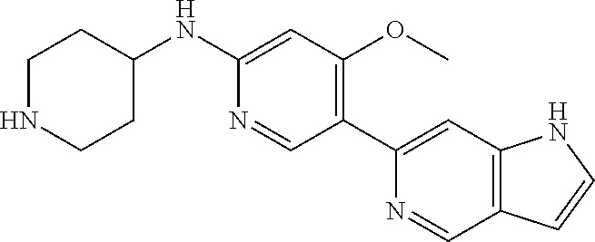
C1(C2=CC3=C(C=N2)C=CN3)=C(OC)C=C(NC2CCNCC2)N=C1
